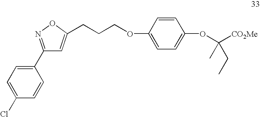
C1(C2=CC=C(Cl)C=C2)=NOC(CCCOC2=CC=C(OC([CO2Me])(C)CC)C=C2)=C1
